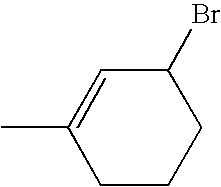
CC1=CC(Br)CCC1
